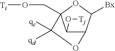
C1(O[Tj])C2C([Bx])OC1(CO[Ti])C([qc])([qd])O2
